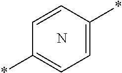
C1(*)=CC=C(*)C=C1.N
